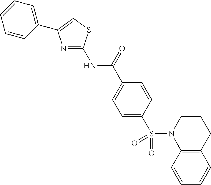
N1=C(NC(C2=CC=C(S(N3C4=C(C=CC=C4)CCC3)(=O)=O)C=C2)=O)SC=C1C1=CC=CC=C1
